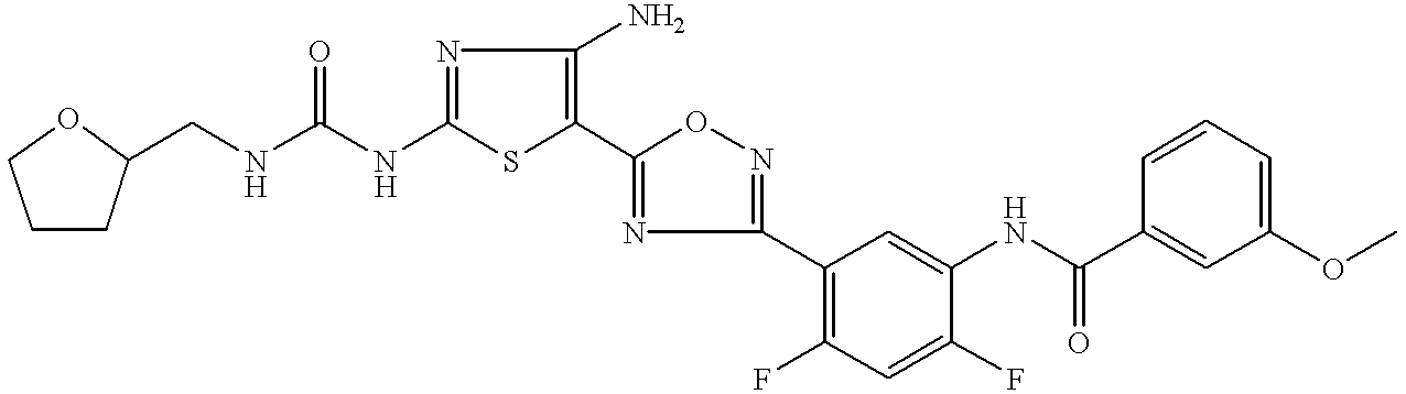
C1(NC(=O)NCC2CCCO2)=NC(N)=C(C2=NC(C3=C(F)C=C(F)C(NC(C4=CC(OC)=CC=C4)=O)=C3)=NO2)S1
